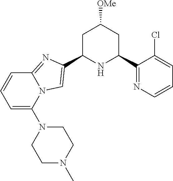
C1C(C2=CN3C(=N2)C=CC=C3N2CCN(C)CC2)NC(C2=NC=CC=C2Cl)CC1[OMe]
